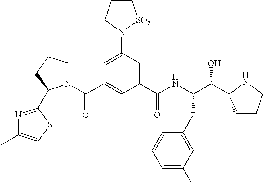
C1(C(N2CCCC2C2=NC(C)=CS2)=O)=CC(C(NC(C(O)C2CCCN2)CC2=CC(F)=CC=C2)=O)=CC(N2CCC[SO2]2)=C1
